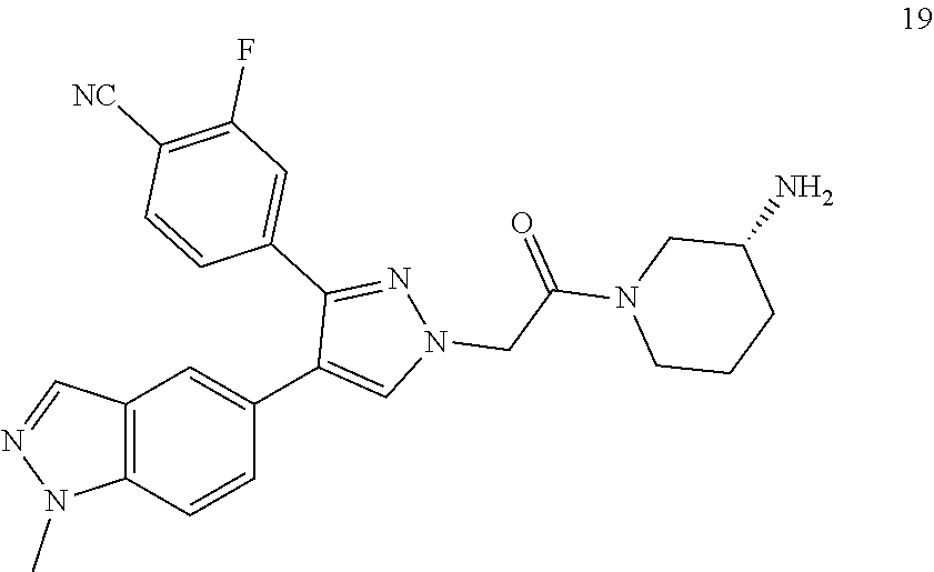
C12=C(C=CC(C3=CN(CC(N4CCCC(N)C4)=O)N=C3C3=CC(F)=C([NC])C=C3)=C1)N(C)N=C2
